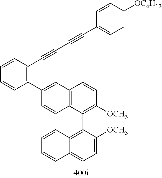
C1(C2=C(C#CC#CC3=CC=C([OC6H13])C=C3)C=CC=C2)=CC2=C(C=C1)C(C1=C3C(=CC=C1[OCH3])C=CC=C3)=C([OCH3])C=C2
